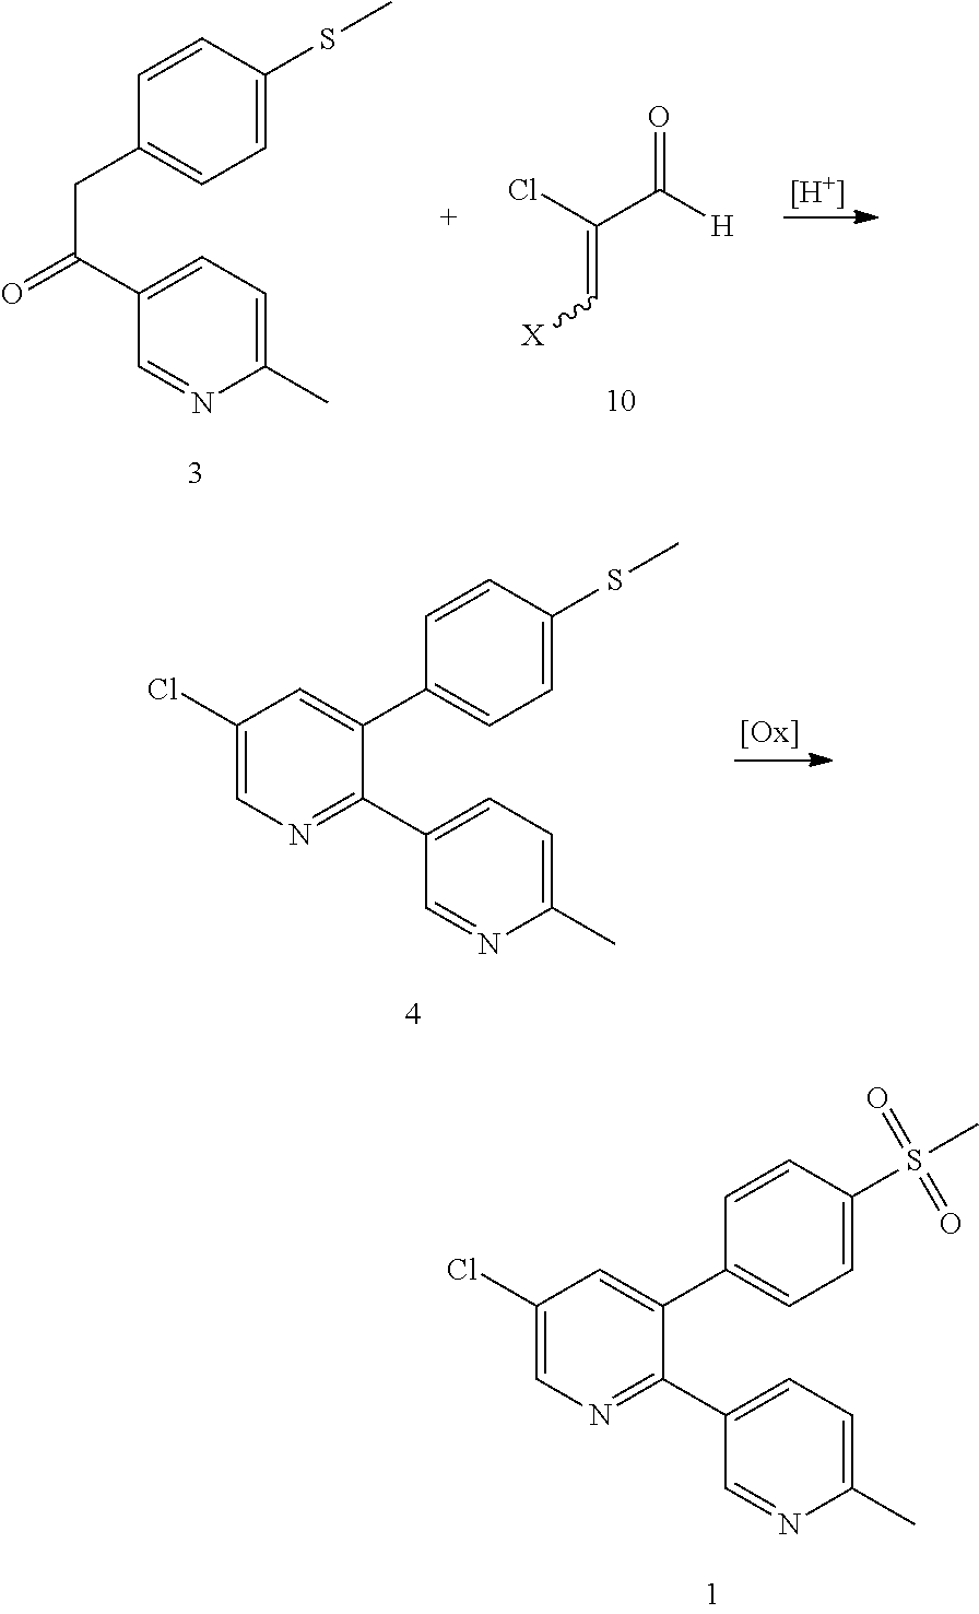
C1(C)=CC=C(C(=O)CC2=CC=C(SC)C=C2)C=N1.[H].ClC(C([H])=O)=C[X].C1(C)=CC=C(C2=NC=C(Cl)C=C2C2=CC=C(SC)C=C2)C=N1.C1(C)=CC=C(C2=NC=C(Cl)C=C2C2=CC=C(S(C)(=O)=O)C=C2)C=N1
